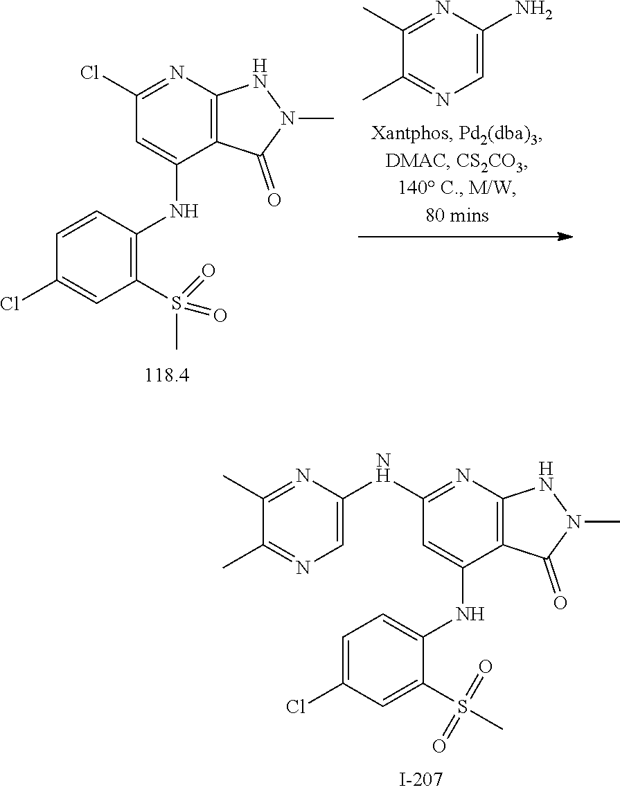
C1=C(Cl)C=C(S(C)(=O)=O)C(NC2=CC(NC3=CN=C(C)C(C)=N3)=NC3=C2C(=O)N(C)N3)=C1.C1=CC(NC2=CC(Cl)=NC3=C2C(=O)N(C)N3)=C(S(=O)(C)=O)C=C1Cl.C1=C(N)N=C(C)C(C)=N1
